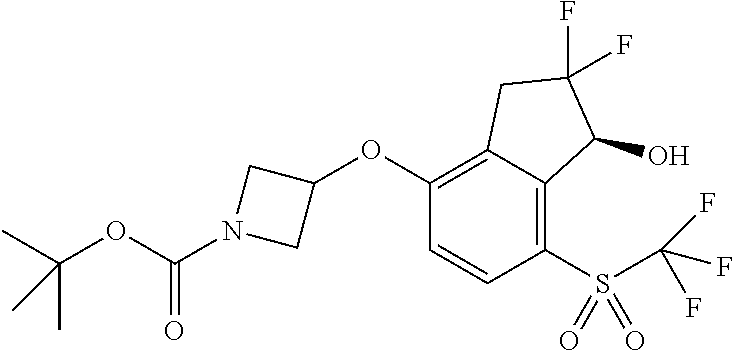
C1(OC2CN(C(OC(C)(C)C)=O)C2)=C2C(=C(S(C(F)(F)F)(=O)=O)C=C1)C(O)C(F)(F)C2
